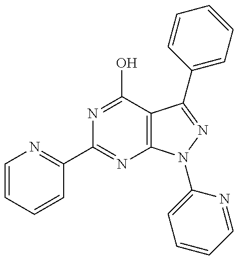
C1(C2=NC3=C(C(O)=N2)C(C2=CC=CC=C2)=NN3C2=CC=CC=N2)=NC=CC=C1
